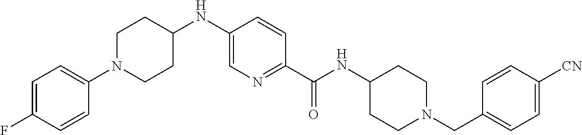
C1CC(NC2=CN=C(C(=O)NC3CCN(CC4=CC=C([CN])C=C4)CC3)C=C2)CCN1C1=CC=C(F)C=C1
